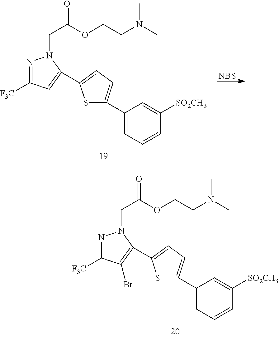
N1=C([F3C])C(Br)=C(C2=CC=C(C3=CC=CC([SO2CH3])=C3)S2)N1CC(=O)OCCN(C)C.N1=C([F3C])C=C(C2=CC=C(C3=CC=CC([SO2CH3])=C3)S2)N1CC(=O)OCCN(C)C.[NBS]
